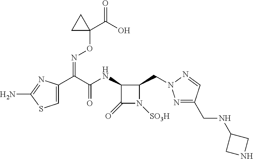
C1(NC(C(C2=CSC(N)=N2)=NOC2(C(=O)O)CC2)=O)C(=O)N([SO3H])C1CN1N=C(CNC2CNC2)C=N1
